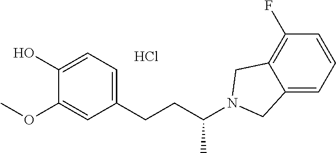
Cl.C1=C(O)C(OC)=CC(CCC(C)N2CC3=C(F)C=CC=C3C2)=C1
